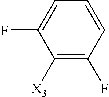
C1([X3])=C(F)C=CC=C1F
